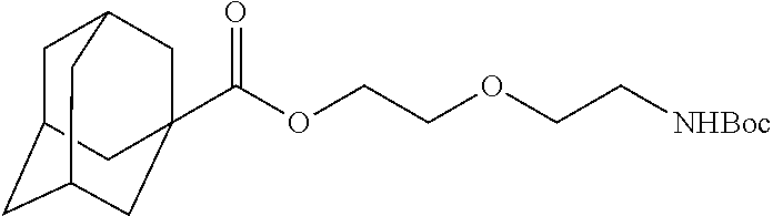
O(CCOCC[NHBoc])C(=O)C12CC3CC(CC(C1)C3)C2
